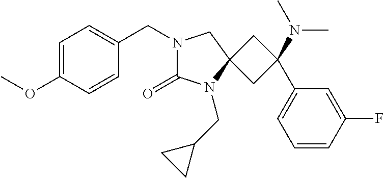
N1(CC2=CC=C(OC)C=C2)C(=O)N(CC2CC2)C2(C1)CC(C1=CC=CC(F)=C1)(N(C)C)C2
